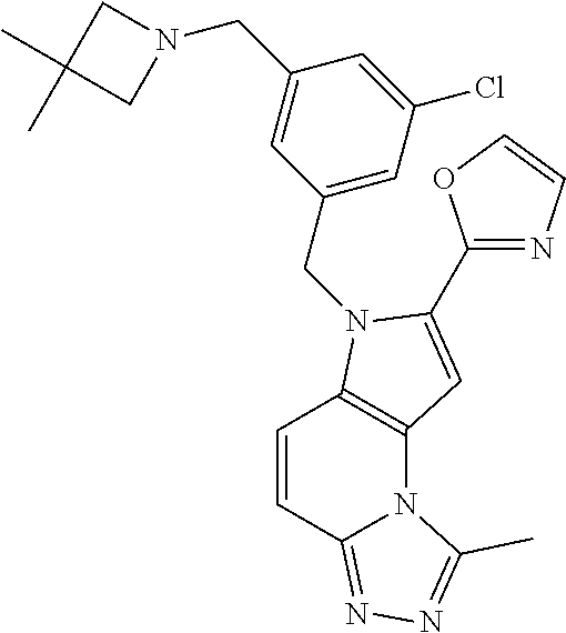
C1=CC2=NN=C(C)N2C2=C1N(CC1=CC(Cl)=CC(CN3CC(C)(C)C3)=C1)C(C1=NC=CO1)=C2
